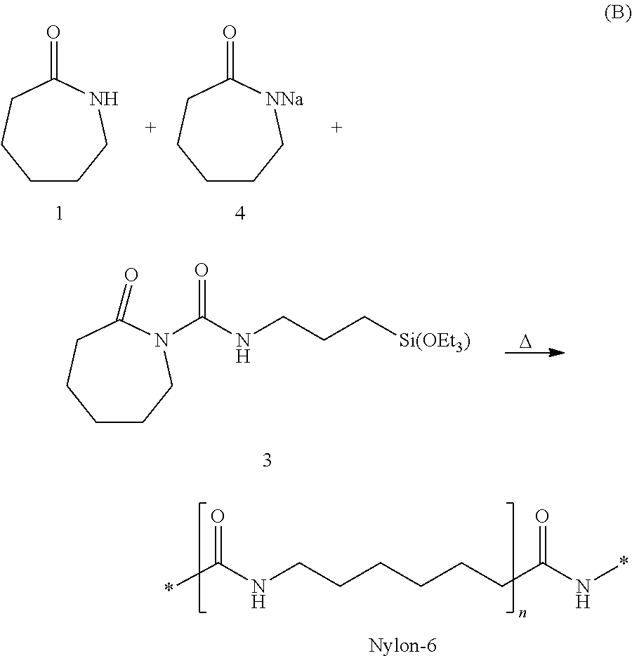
C1CCNC(=O)CC1.C1CC[NNa]C(=O)CC1.C1CCN(C(NCCC[Si(OEt3)])=O)C(=O)CC1.[D].*C(NCCCCCCC(N*)=O)=O
